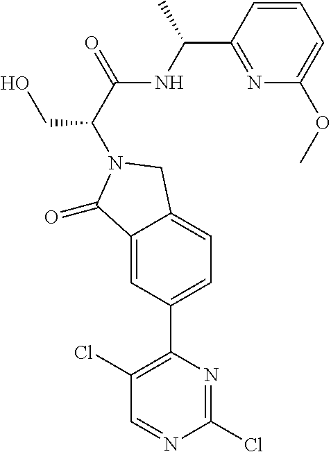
N1=C(C(NC(C(CO)N2CC3=CC=C(C4=C(Cl)C=NC(Cl)=N4)C=C3C2=O)=O)C)C=CC=C1OC
